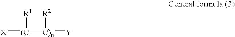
[X]=[(C]([C)n](=[Y])[R2])[R1]
